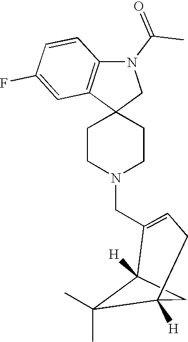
C1CN(CC2=CCC3([H])CC2([H])C3(C)C)CCC12CN(C(C)=O)C1=C2C=C(F)C=C1
